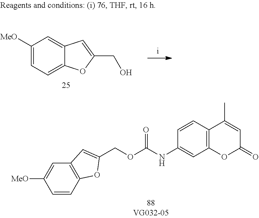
C1=CC2=C(C=C1[MeO])C=C(COC(NC1=CC3=C(C=C1)C(C)=CC(=O)O3)=O)O2.C1([MeO])=CC=C2C(=C1)C=C(CO)O2
